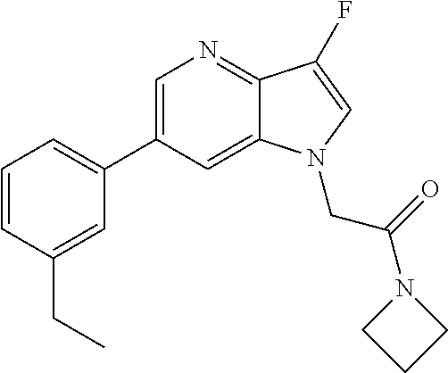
C1=CC(CC)=CC(C2=CN=C3C(=C2)N(CC(=O)N2CCC2)C=C3F)=C1
